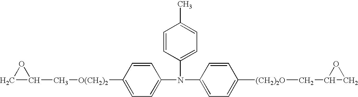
C1(N(C2=CC=C([O(CH2)2]CC3CO3)C=C2)C2=CC=C(C)C=C2)=CC=C([(CH2)2O]CC2CO2)C=C1
